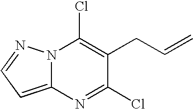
C12=CC=NN1C(Cl)=C(CC=C)C(Cl)=N2
